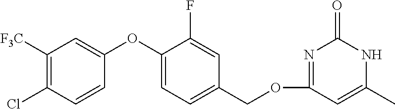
C1([F3C])=C(Cl)C=CC(OC2=CC=C(COC3=NC(=O)NC(C)=C3)C=C2F)=C1
